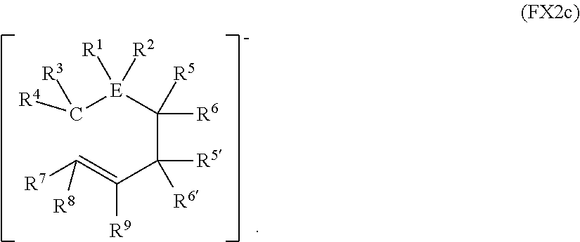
C([E](C(C(C([R9])=C([R7])[R8])([R5])[R6])([R6])[R5])([R1])[R2])([R4])[R3]
